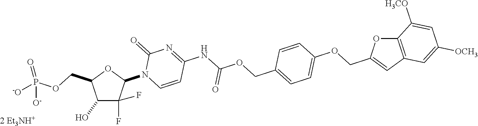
C1(O)C(F)(F)C(N2C=CC(NC(=O)OCC3=CC=C(OCC4=CC5=C(O4)C([H3CO])=CC([OCH3])=C5)C=C3)=NC2=O)OC1COP(=O)([O-])[-O].[2 Et3NH+]
